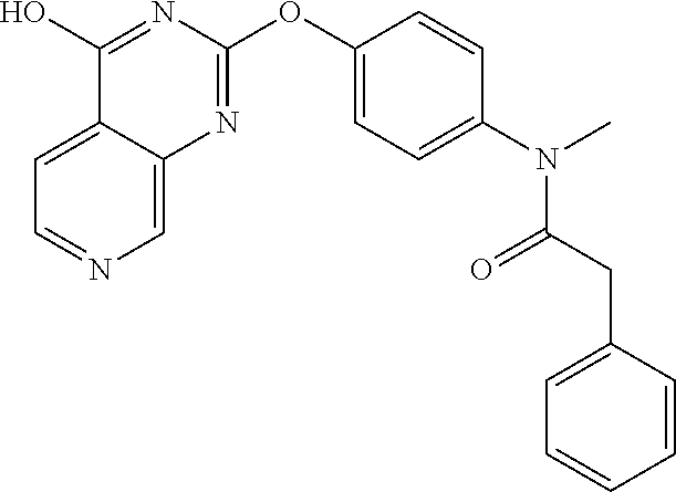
C12=CC=NC=C1N=C(OC1=CC=C(N(C)C(CC3=CC=CC=C3)=O)C=C1)N=C2O
